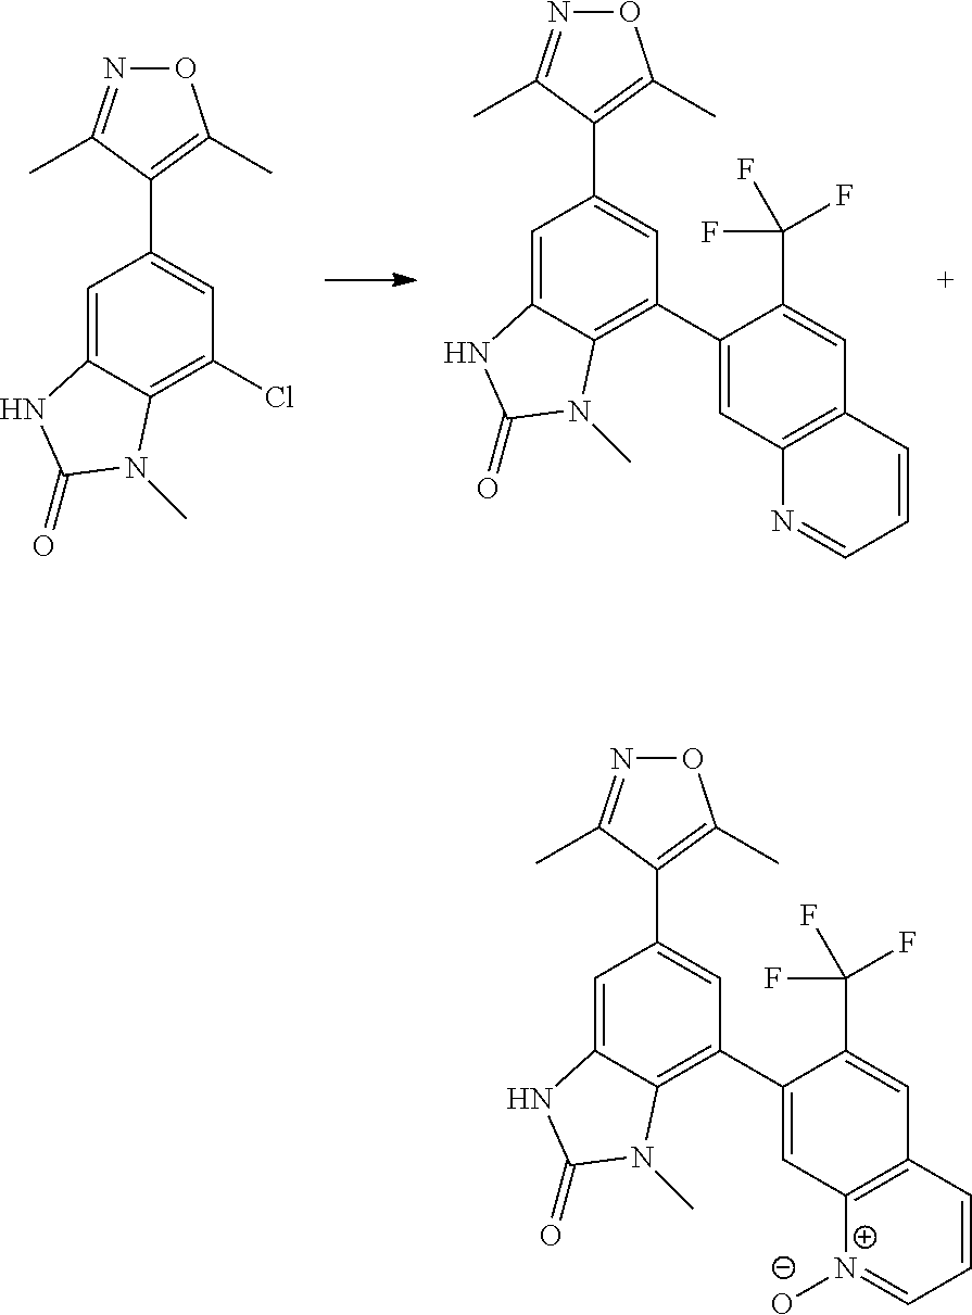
O1N=C(C)C(C2=CC(Cl)=C3C(=C2)NC(=O)N3C)=C1C.O1N=C(C)C(C2=CC(C3=CC4=C(C=C3C(F)(F)F)C=CC=N4)=C3C(=C2)NC(=O)N3C)=C1C.O1N=C(C)C(C2=CC(C3=CC4=C(C=C3C(F)(F)F)C=CC=[N+]4[O-])=C3C(=C2)NC(=O)N3C)=C1C
